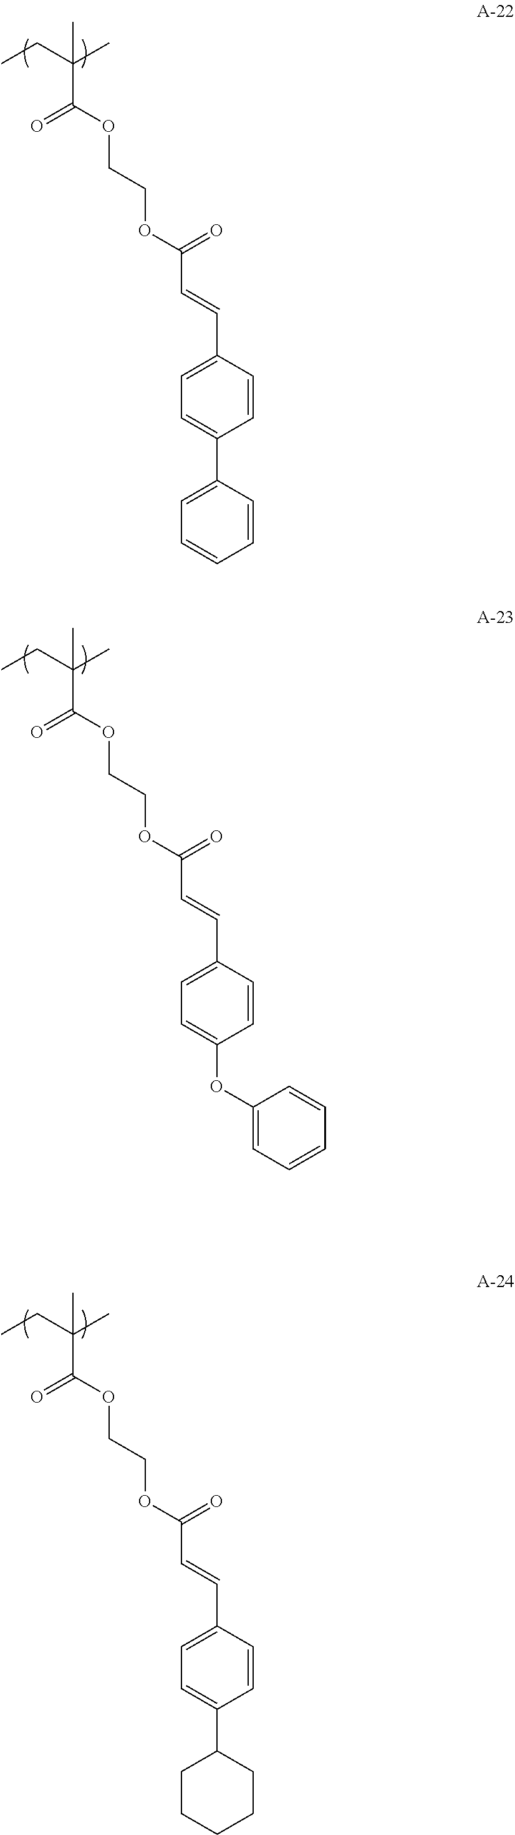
C1=C(C=CC(OCCOC(C(CC)(C)C)=O)=O)C=CC(C2=CC=CC=C2)=C1.C1=C(C=CC(OCCOC(C(CC)(C)C)=O)=O)C=CC(OC2=CC=CC=C2)=C1.C1=C(C=CC(OCCOC(C(CC)(C)C)=O)=O)C=CC(C2CCCCC2)=C1
